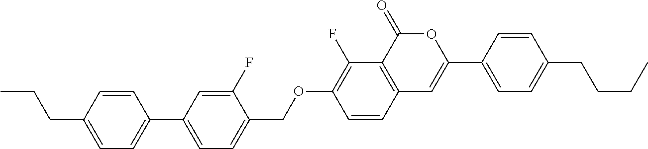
C12=C(C(=O)OC(C3=CC=C(CCCC)C=C3)=C1)C(F)=C(OCC1=CC=C(C3=CC=C(CCC)C=C3)C=C1F)C=C2
